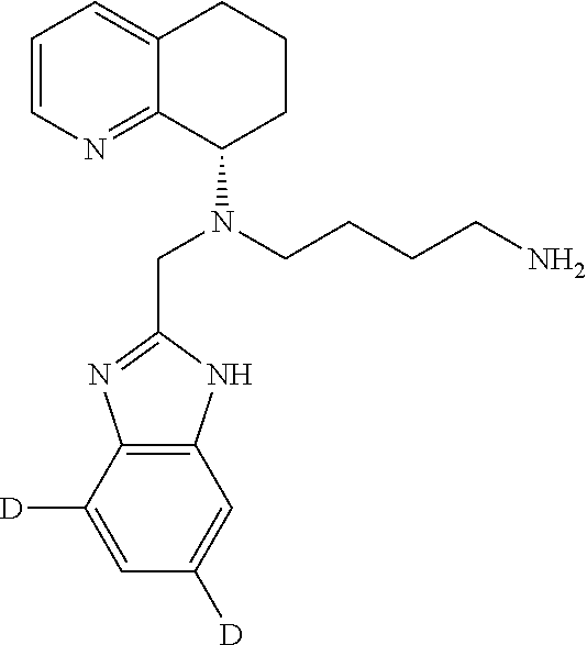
C12=C(C([D])=CC([D])=C1)N=C(CN(C1CCCC3=CC=CN=C13)CCCCN)N2
